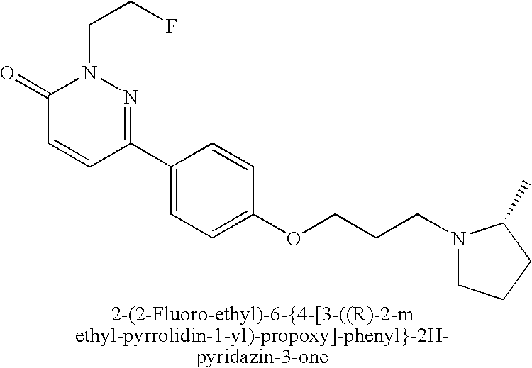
C1(C2=NN(CCF)C(=O)C=C2)=CC=C(OCCCN2CCCC2C)C=C1
